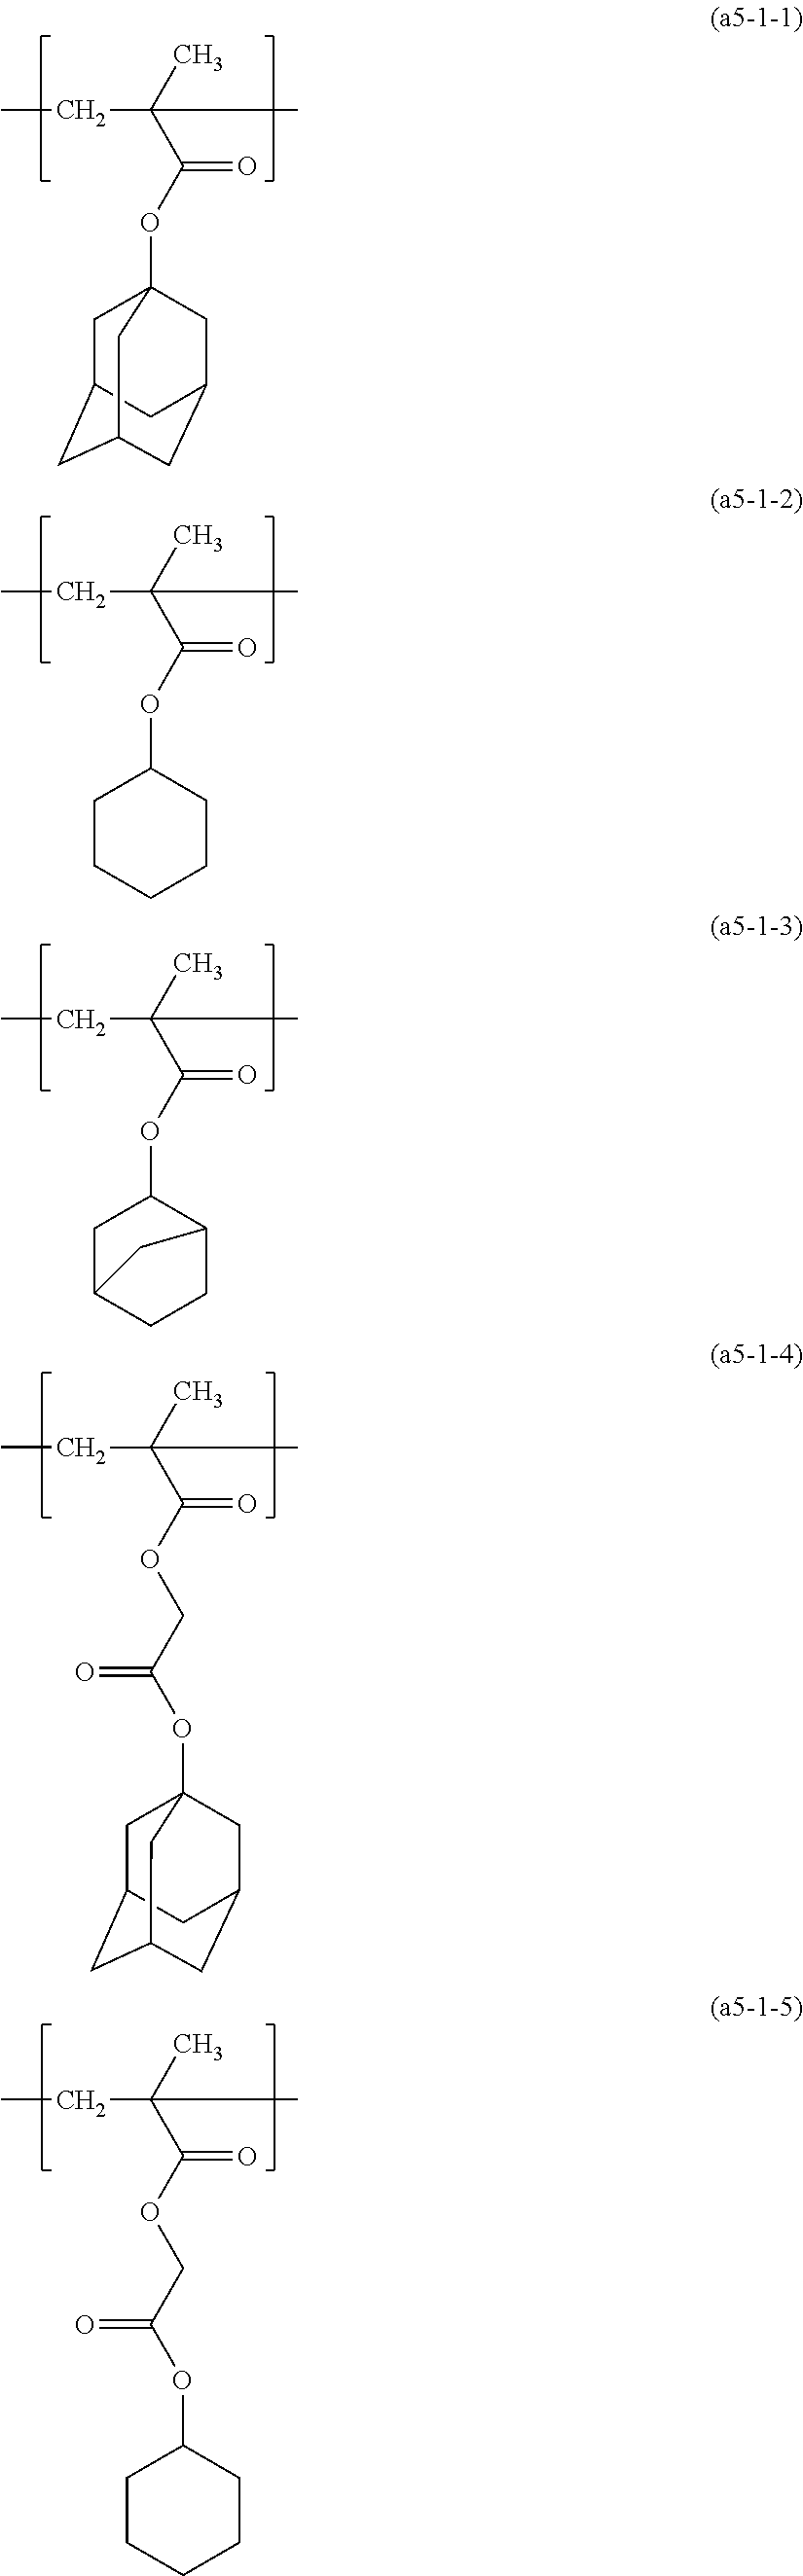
CCC(C)(C(=O)OC12CC3CC(CC(C1)C3)C2)C.CCC(C)(C(=O)OC1CCCCC1)C.CCC(C)(C(=O)OC1CC2CCC1C2)C.CCC(C)(C(=O)OCC(=O)OC12CC3CC(CC(C1)C3)C2)C.CCC(C)(C(=O)OCC(=O)OC1CCCCC1)C
